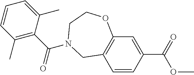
C1=CC(C(=O)OC)=CC2=C1CN(C(C1=C(C)C=CC=C1C)=O)CCO2
